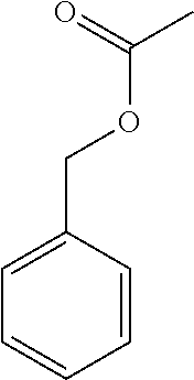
C1=C(COC(C)=O)C=CC=C1
